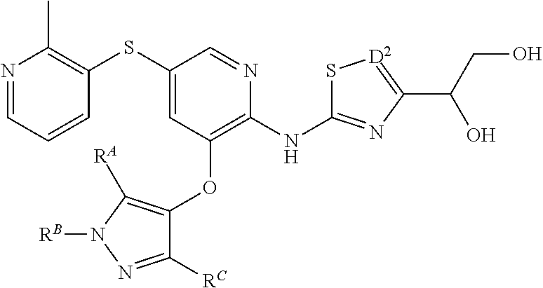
N1=CC=CC(SC2=CC(OC3=C([RA])N([RB])N=C3[RC])=C(NC3=NC(C(CO)O)=[D2]S3)N=C2)=C1C
